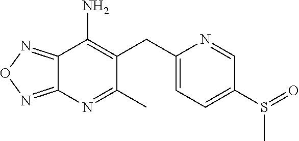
C12=NON=C1N=C(C)C(CC1=CC=C(S(=O)C)C=N1)=C2N
